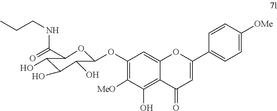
CCCNC(=O)C1OC(OC2=C([MeO])C(O)=C3C(=C2)OC(C2=CC=C([OMe])C=C2)=CC3=O)C(O)C(O)C1O
